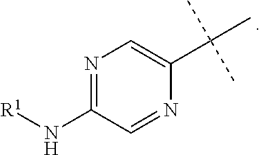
N1=C(N[R1])C=NC(C(C)(C)C)=C1
